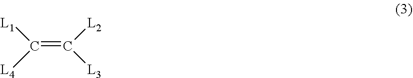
C(=C([L2])[L3])([L4])[L1]
